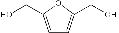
C1=C(CO)OC(C[OH])=C1
